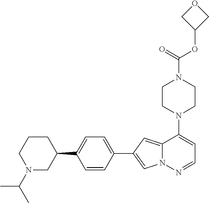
N1(C2=CC=NN3C2=CC(C2=CC=C(C4CCCN(C(C)C)C4)C=C2)=C3)CCN(C(OC2COC2)=O)CC1
